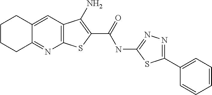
C12=C(C=C3C(=N1)CCCC3)C(N)=C(C(=O)NC1=NN=C(C3=CC=CC=C3)S1)S2
